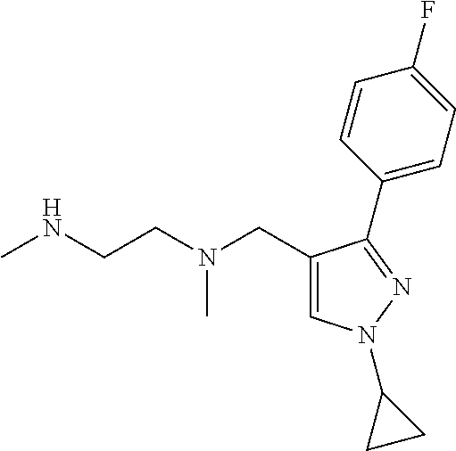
C1=C(CN(CCNC)C)C(C2=CC=C(F)C=C2)=NN1C1CC1
